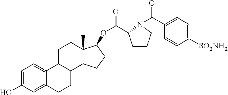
C1=C(O)C=C2C(=C1)C1C(CC2)C2C(C)(CC1)C(OC(=O)C1CCCN1C(C1=CC=C([SO2NH2])C=C1)=O)CC2
